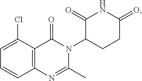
C1=C(Cl)C2=C(C=C1)N=C(C)N(C1CCC(=O)NC1=O)C2=O
